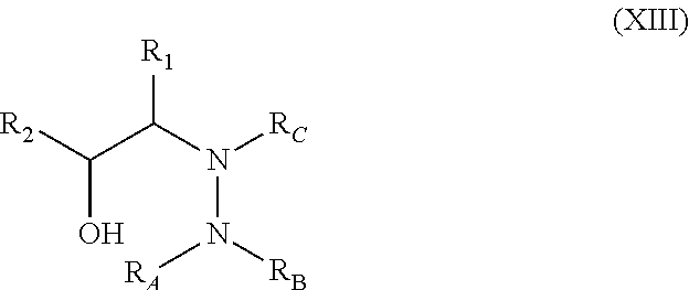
[R1]C(N([RC])N([RB])[RA])C([R2])O
